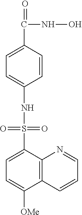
C1=C(C(=O)NO)C=CC(NS(C2=CC=C([OMe])C3=C2N=CC=C3)(=O)=O)=C1
